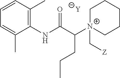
[Y].C1=C(C)C(NC(C([N+]2(C[Z])CCCCC2)CCC)=O)=C(C)C=C1
